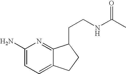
C1(N)=CC=C2C(=N1)C(CCNC(C)=O)CC2
